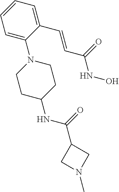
C1=C(N2CCC(NC(C3CN(C)C3)=O)CC2)C(C=CC(NO)=O)=CC=C1
